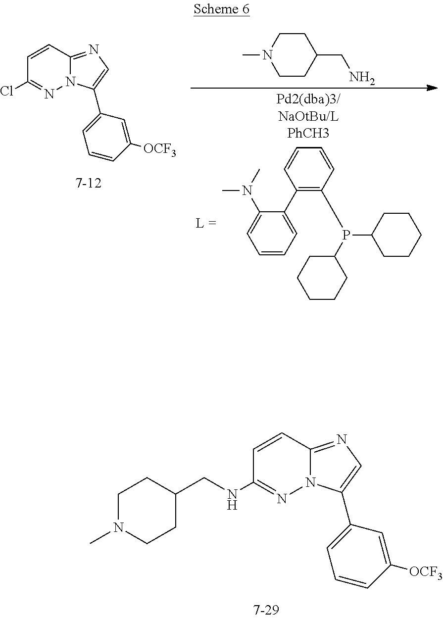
C1=CC2=NC=C(C3=CC=CC([OCF3])=C3)N2N=C1NCC1CCN(C)CC1.C1=CC2=NC=C(C3=CC=CC([OCF3])=C3)N2N=C1Cl.C1(C2=CC=CC=C2N(C)C)=C(P(C2CCCCC2)C2CCCCC2)C=CC=C1.C1CC(CN)CCN1C
